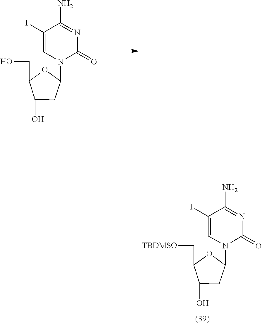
N1(C2CC(O)C(C[TBDMSO])O2)C=C(I)C(N)=NC1=O.N1(C2CC(O)C(CO)O2)C=C(I)C(N)=NC1=O
